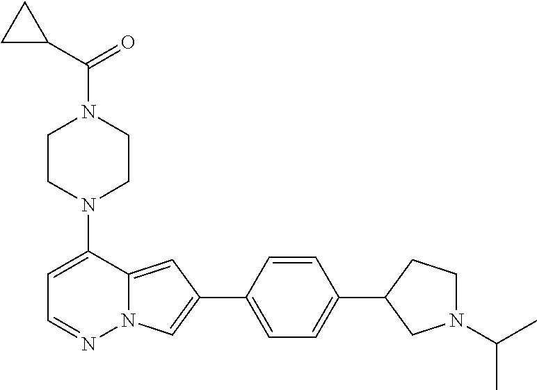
N1(C2=CC=NN3C2=CC(C2=CC=C(C4CN(C(C)C)CC4)C=C2)=C3)CCN(C(C2CC2)=O)CC1
